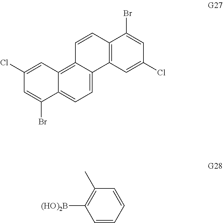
C1=C(Br)C2=CC=C3C(=C2C=C1Cl)C=CC1=C3C=C(Cl)C=C1Br.C1=CC=CC(C)=C1[(HO)2B]
